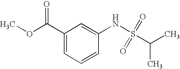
C1(C(OC)=O)=CC=CC(NS(=O)(=O)C(C)C)=C1
